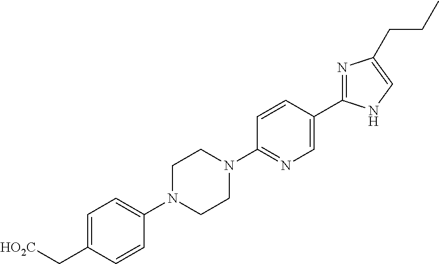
C1=C(C[HO2C])C=CC(N2CCN(C3=NC=C(C4=NC(CCC)=CN4)C=C3)CC2)=C1
